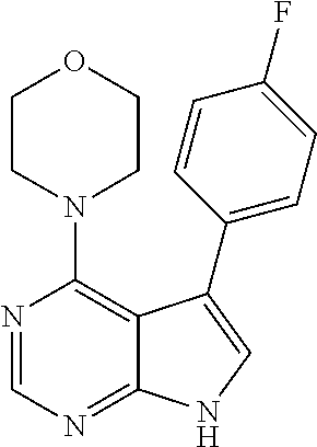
C12=NC=NC(N3CCOCC3)=C1C(C1=CC=C(F)C=C1)=CN2
